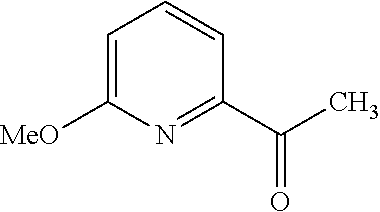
C1=C([MeO])N=C(C(C)=O)C=C1
